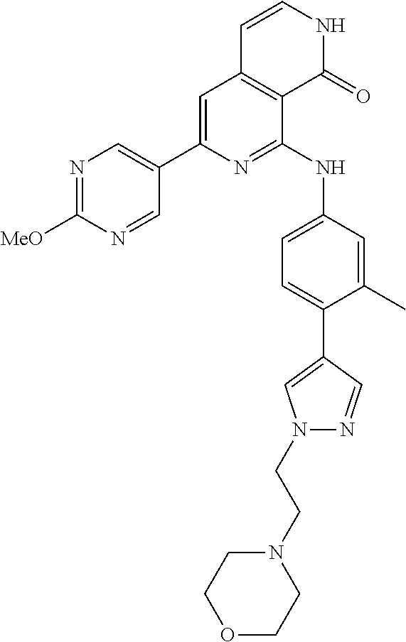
C1(C2=CC3=C(C(NC4=CC=C(C5=CN(CCN6CCOCC6)N=C5)C(C)=C4)=N2)C(=O)NC=C3)=CN=C([MeO])N=C1
